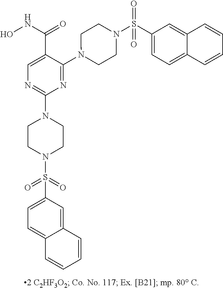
N1(C2=NC(N3CCN(S(=O)(=O)C4=CC=C5C(=C4)C=CC=C5)CC3)=NC=C2C(=O)NO)CCN(S(C2=CC=C3C(=C2)C=CC=C3)(=O)=O)CC1
